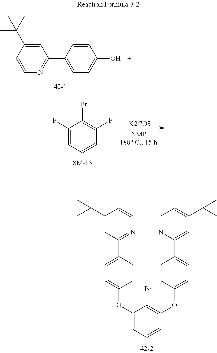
N1=C(C2=CC=C(O)C=C2)C=C(C(C)(C)C)C=C1.C1(F)=CC=CC(F)=C1Br.[K2CO3].C1(OC2=CC=C(C3=NC=CC(C(C)(C)C)=C3)C=C2)=CC=CC(OC2=CC=C(C3=CC(C(C)(C)C)=CC=N3)C=C2)=C1Br
